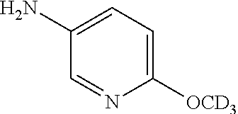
C1=NC([OCD3])=CC=C1N
